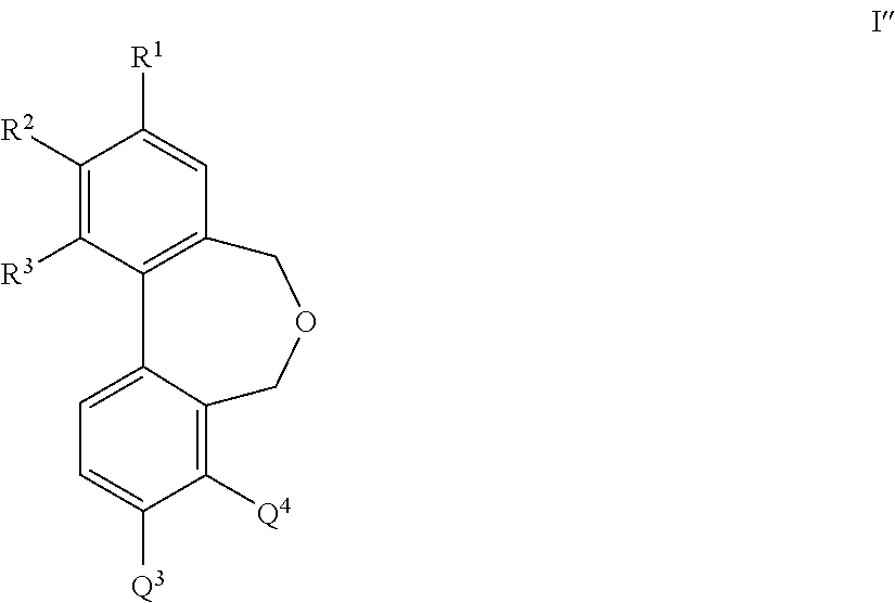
C12=C(COCC3=C([Q4])C([Q3])=CC=C13)C=C([R1])C([R2])=C2[R3]
